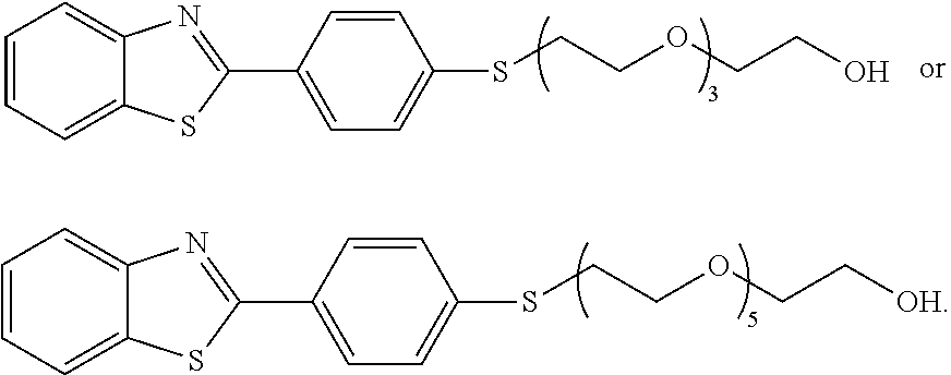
C1=CC=C2C(=C1)N=C(C1=CC=C(SCCOCCO)C=C1)S2.C1=CC=C2C(=C1)N=C(C1=CC=C(SCCOCC[OH])C=C1)S2
